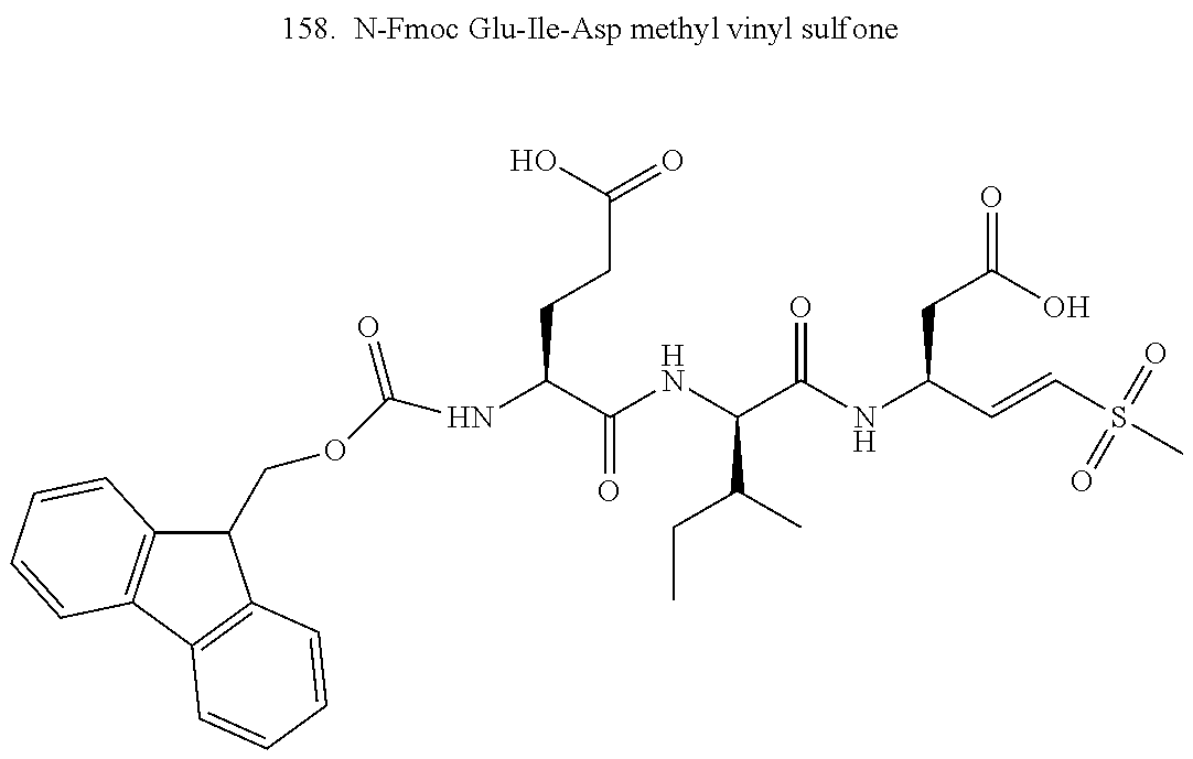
C1(COC(NC(C(=O)NC(C(C)CC)C(=O)NC(CC(O)=O)C=CS(=O)(=O)C)CCC(=O)O)=O)C2=C(C3=C1C=CC=C3)C=CC=C2
